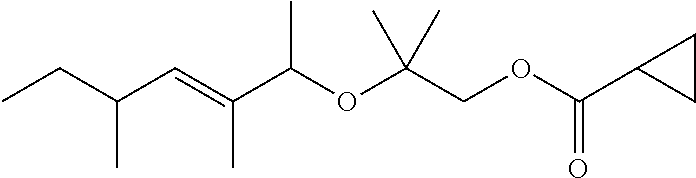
C(C(C=C(C(OC(COC(C1CC1)=O)(C)C)C)C)C)C
